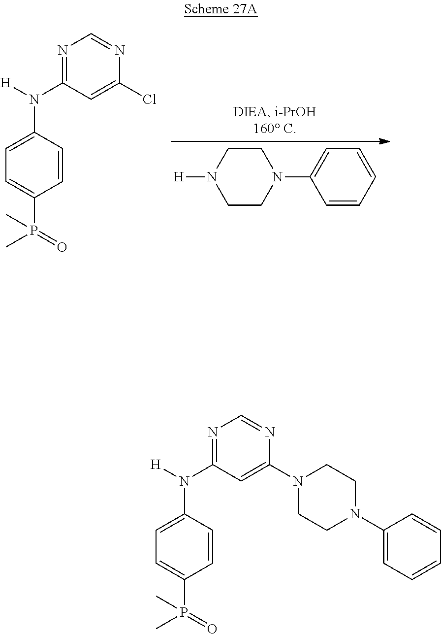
C1=C(N2CCN([H])CC2)C=CC=C1.C1(Cl)=CC(N([H])C2=CC=C(P(=O)(C)C)C=C2)=NC=N1.C1(N2CCN(C3=CC=CC=C3)CC2)=CC(N([H])C2=CC=C(P(=O)(C)C)C=C2)=NC=N1
